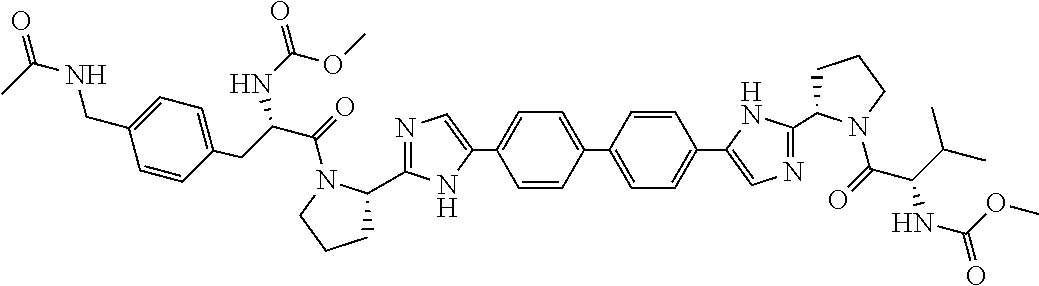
C1=CC(C2=CC=C(C3=CN=C(C4CCCN4C(=O)C(CC4=CC=C(CNC(=O)C)C=C4)NC(OC)=O)N3)C=C2)=CC=C1C1=CN=C(C2CCCN2C(=O)C(NC(OC)=O)C(C)C)N1
